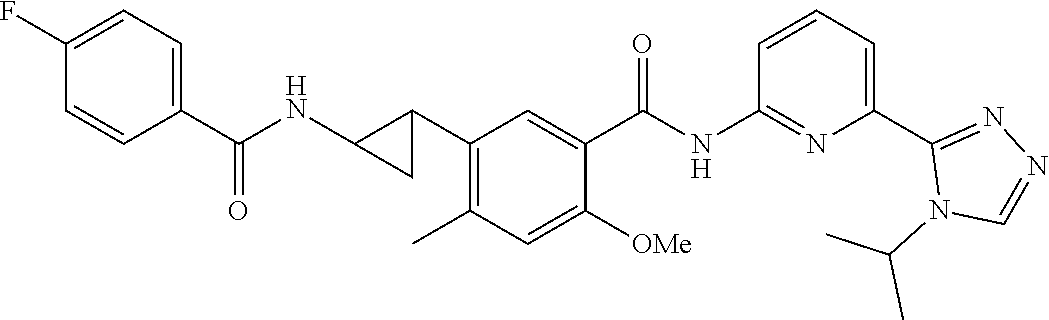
C1(C2C(NC(C3=CC=C(F)C=C3)=O)C2)=C(C)C=C([OMe])C(C(NC2=NC(C3=NN=CN3C(C)C)=CC=C2)=O)=C1
